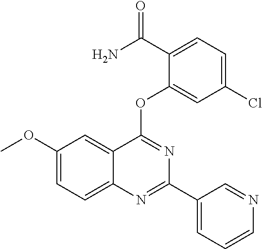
C1(OC)=CC=C2C(=C1)C(OC1=CC(Cl)=CC=C1C(=O)N)=NC(C1=CC=CN=C1)=N2
